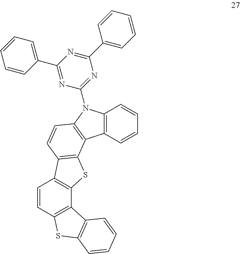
C12=C(C=CC=C1)N(C1=NC(C3=CC=CC=C3)=NC(C3=CC=CC=C3)=N1)C1=C2C2=C(C=C1)C1=C(S2)C2=C(C=C1)SC1=C2C=CC=C1
